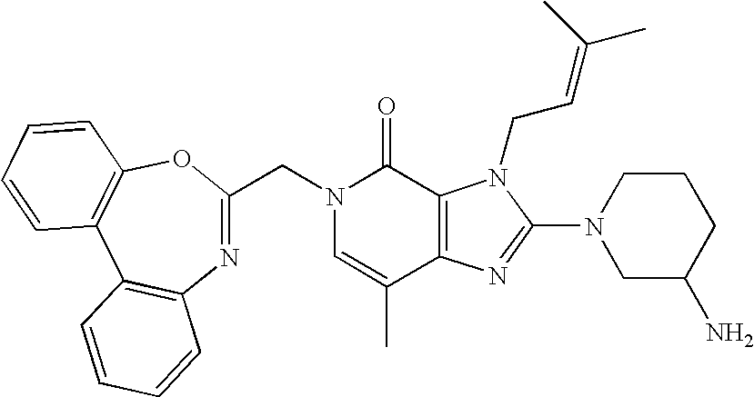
C1=C(C)C2=C(C(=O)N1CC1=NC3=C(C4=C(O1)C=CC=C4)C=CC=C3)N(CC=C(C)C)C(N1CC(N)CCC1)=N2
